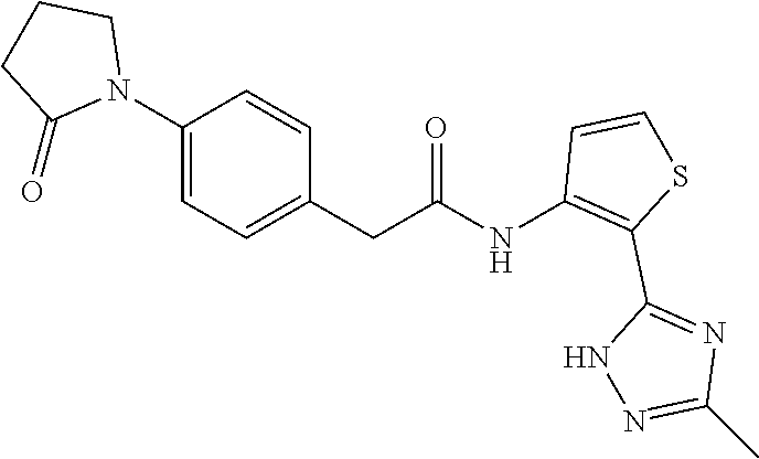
C(C(=O)NC1=C(C2=NC(C)=NN2)SC=C1)C1=CC=C(N2CCCC2=O)C=C1
